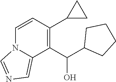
OC(C1=C(C2CC2)C=CN2C1=CN=C2)C1CCCC1
